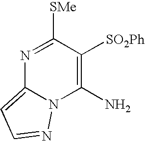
N1=C([SMe])C([SO2Ph])=C(N)N2C1=CC=N2
